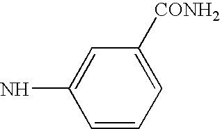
C1=CC=C([CONH2])C=C1N
